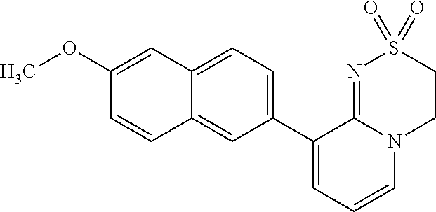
C12=CC=C(C3=CC=CN4C3=NS(=O)(=O)CC4)C=C1C=CC(OC)=C2
